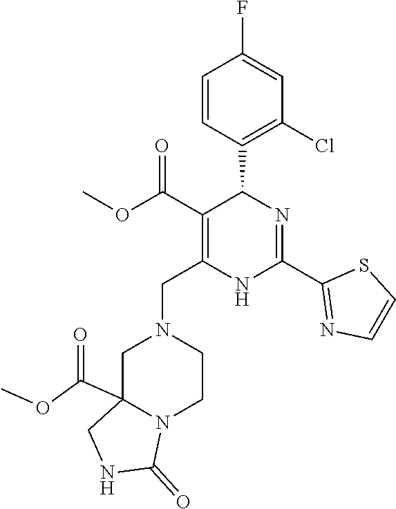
C1=CC(C2C(C(OC)=O)=C(CN3CC4(C(OC)=O)N(CC3)C(=O)NC4)NC(C3=NC=CS3)=N2)=C(Cl)C=C1F
